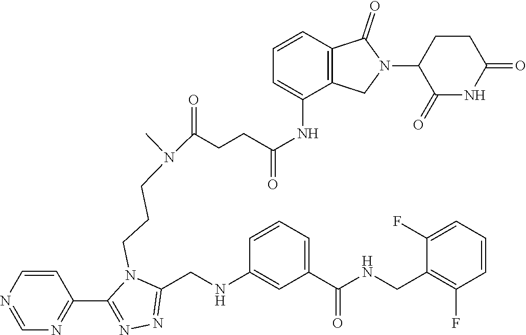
C(C(NC1=CC=CC2=C1CN(C1C(=O)NC(=O)CC1)C2=O)=O)CC(N(CCCN1C(CNC2=CC(C(NCC3=C(F)C=CC=C3F)=O)=CC=C2)=NN=C1C1=NC=NC=C1)C)=O
